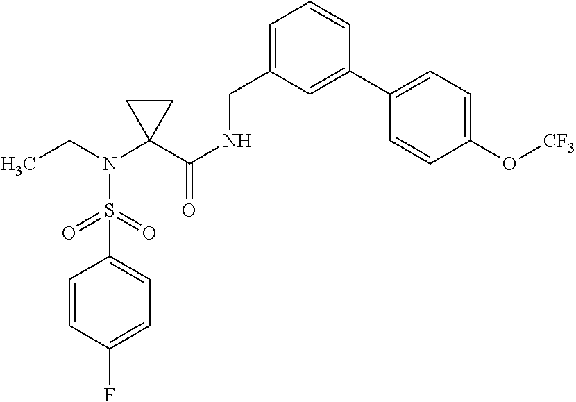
C1(S(=O)(=O)N(CC)C2(C(NCC3=CC=CC(C4=CC=C(O[CF3])C=C4)=C3)=O)CC2)=CC=C(F)C=C1
